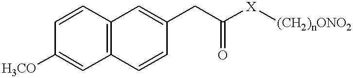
C1=CC2=C(C=C1[H3CO])C=CC(CC([X][(CH2)nONO2])=O)=C2
